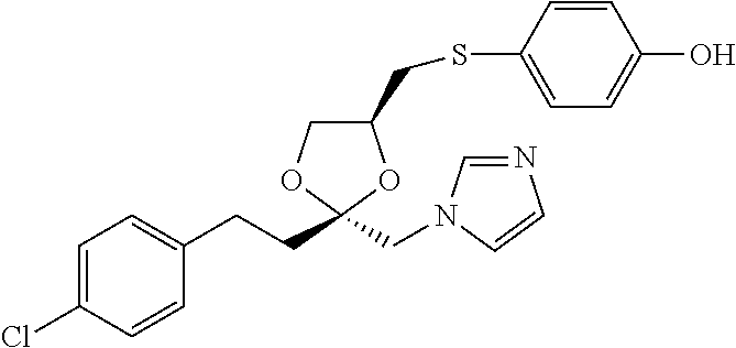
C1=C(Cl)C=CC(CCC2(CN3C=NC=C3)OC(CSC3=CC=C(O)C=C3)CO2)=C1
